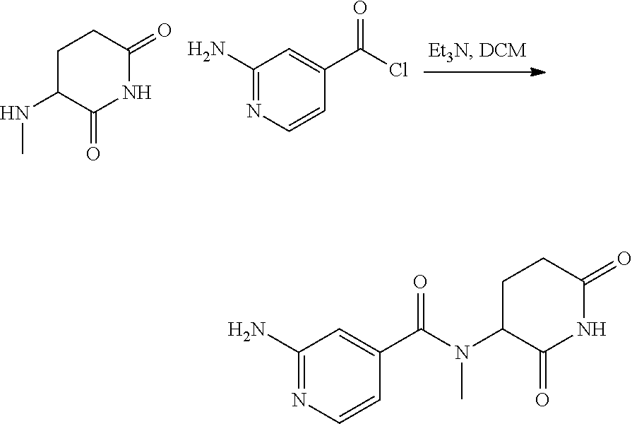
C(N(C1C(=O)NC(=O)CC1)C)(C1=CC(N)=NC=C1)=O.C1(N)=NC=CC(C(Cl)=O)=C1.C1C(NC)C(=O)NC(=O)C1
